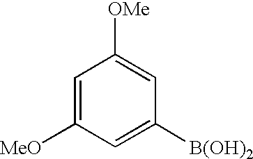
C1=C([MeO])C=C([B(OH)2])C=C1[OMe]
